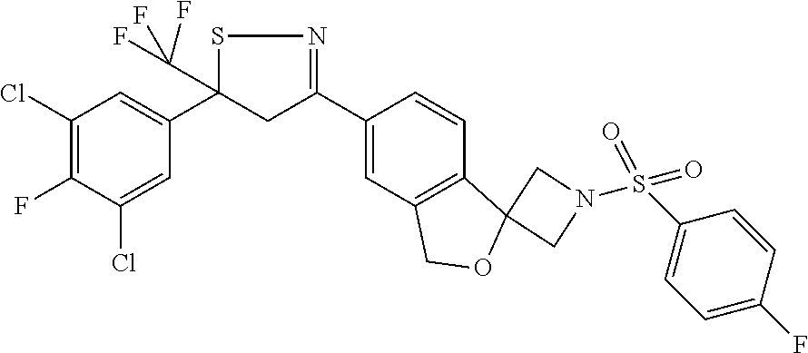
C1(Cl)=C(F)C(Cl)=CC(C2(C(F)(F)F)CC(C3=CC4=C(C=C3)C3(OC4)CN(S(C4=CC=C(F)C=C4)(=O)=O)C3)=NS2)=C1
